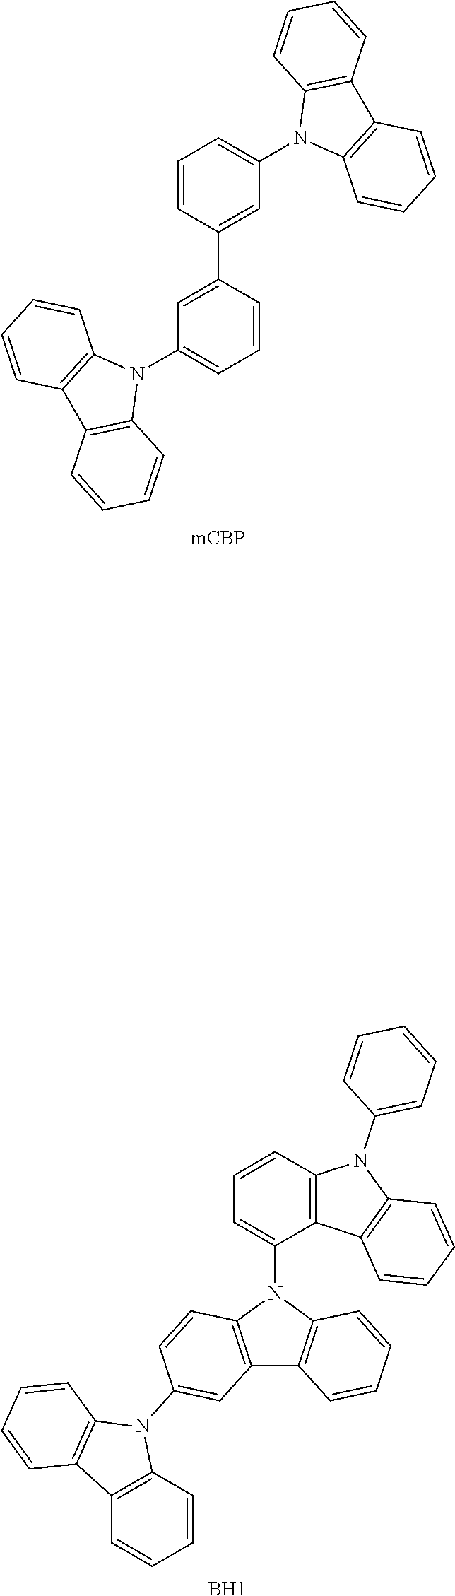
C1=CC(C2=CC(N3C4=C(C5=C3C=CC=C5)C=CC=C4)=CC=C2)=CC(N2C3=C(C4=C2C=CC=C4)C=CC=C3)=C1.C12=C(N(C3=CC=CC4=C3C3=C(N4C4=CC=CC=C4)C=CC=C3)C3=C1C=CC=C3)C=CC(N1C3=C(C4=C1C=CC=C4)C=CC=C3)=C2.B
